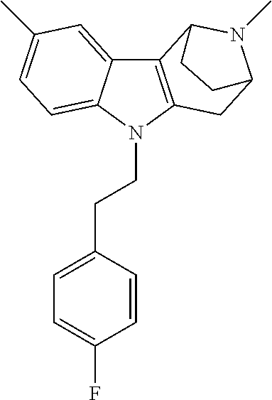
C12=C(N(CCC3=CC=C(F)C=C3)C3=CC=C(C)C=C13)CC1N(C)C2CC1
